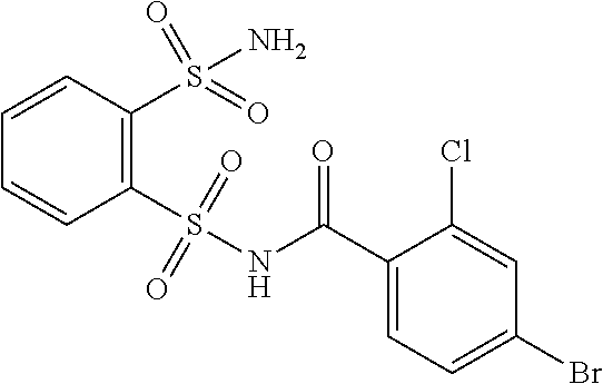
C1=CC(S(=O)(=O)N)=C(S(NC(C2=CC=C(Br)C=C2Cl)=O)(=O)=O)C=C1
